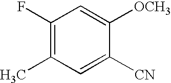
C1(F)=C(C)C=C([CN])C([OCH3])=C1
